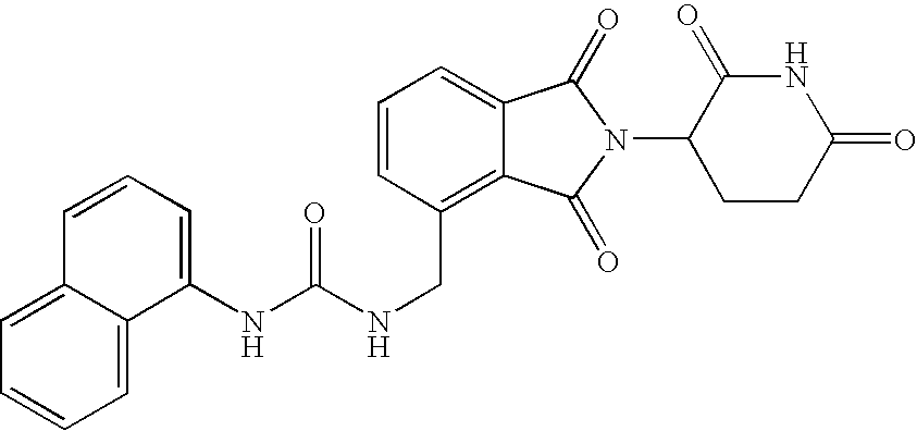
N(CC1=C2C(=CC=C1)C(=O)N(C1CCC(=O)NC1=O)C2=O)C(NC1=CC=CC2=CC=CC=C12)=O
